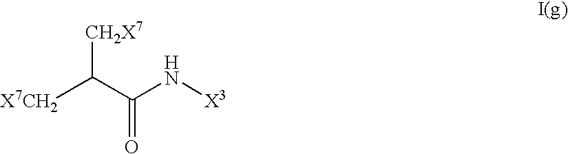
[X7CH2]C(C(N[X3])=O)[CH2X7]
